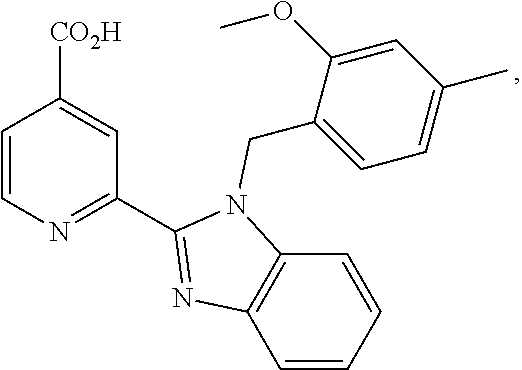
[CO2H]C1=CC(C2=NC3=C(C=CC=C3)N2CC2=CC=C(C)C=C2OC)=NC=C1
